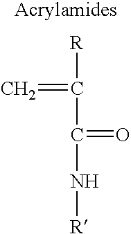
[R]C(C(=O)N[R])=C
